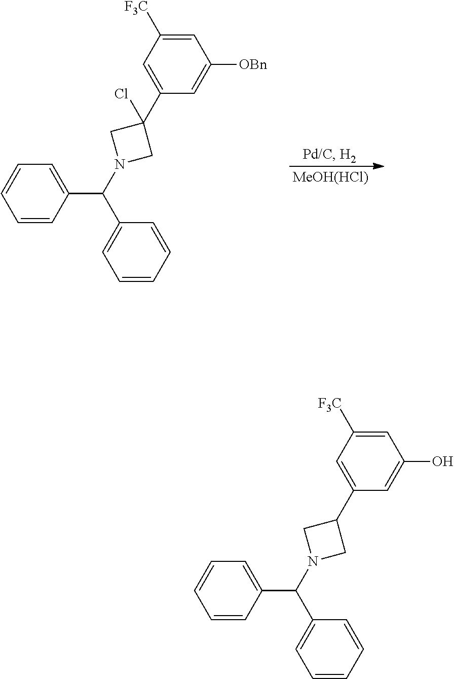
[MeOH(HCl)].C1=CC=CC(C(C2=CC=CC=C2)N2CC(C3=CC([F3C])=CC([OBn])=C3)(Cl)C2)=C1.C1=CC=CC(C(C2=CC=CC=C2)N2CC(C3=CC([F3C])=CC(O)=C3)C2)=C1
